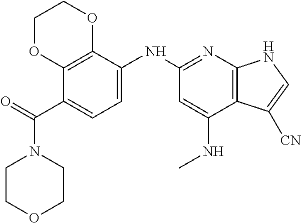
C1COCCN1C(C1=CC=C(NC2=NC3=C(C(NC)=C2)C([CN])=CN3)C2=C1OCCO2)=O
